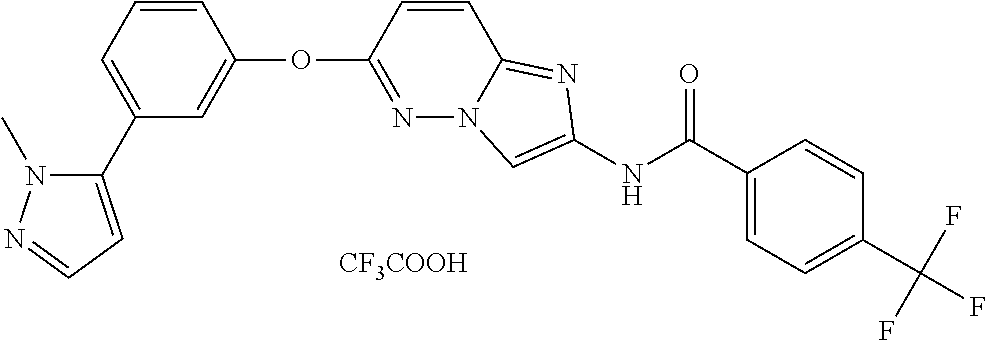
[CF3COOH].O(C1=NN2C(=NC(NC(C3=CC=C(C(F)(F)F)C=C3)=O)=C2)C=C1)C1=CC(C2=CC=NN2C)=CC=C1
